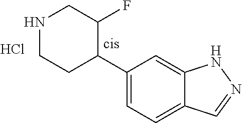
C1(C2C(F)CNCC2)=CC=C2C(=C1)NN=C2.Cl
